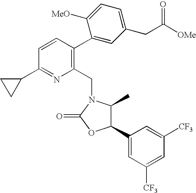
C1(C2C(C)N(CC3=C(C4=CC(CC([OMe])=O)=CC=C4[MeO])C=CC(C4CC4)=N3)C(=O)O2)=CC([CF3])=CC([CF3])=C1
